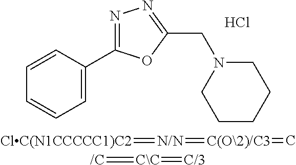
N1=C(C2=CC=CC=C2)OC(CN2CCCCC2)=N1.Cl.[ClC(N1CCCCC1)C2]=[N/N]=[C(O\2)/C3]=C.[/C]=[C\C]=[C/3]
